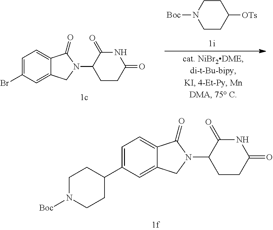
C1=C(C2CCN([Boc])CC2)C=C2C(=C1)C(=O)N(C1CCC(=O)NC1=O)C2.C1=C(Br)C=C2C(=C1)C(=O)N(C1CCC(=O)NC1=O)C2.[Boc]N1CCC([OTs])CC1
